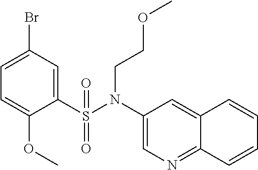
C1=C(Br)C=C(S(N(C2=CN=C3C(=C2)C=CC=C3)CCOC)(=O)=O)C(OC)=C1
